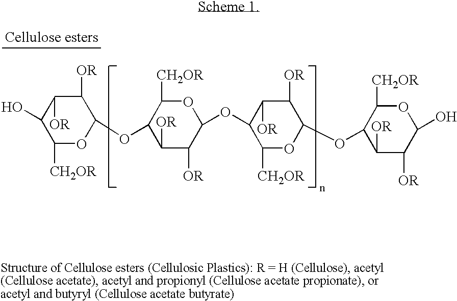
C1([CH2OR])OC(OC2C([OR])C([OR])C(OC3C([CH2OR])OC(OC4C([OR])C([OR])C(O)OC4[CH2OR])C([OR])C3[OR])OC2[CH2OR])C([OR])C([OR])C1O
